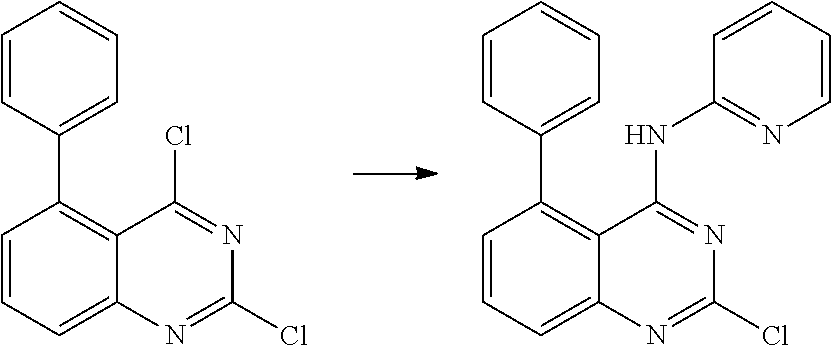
C1=CC=C2C(=C1C1=CC=CC=C1)C(Cl)=NC(Cl)=N2.C1=CC=C2C(=C1C1=CC=CC=C1)C(NC1=NC=CC=C1)=NC(Cl)=N2
